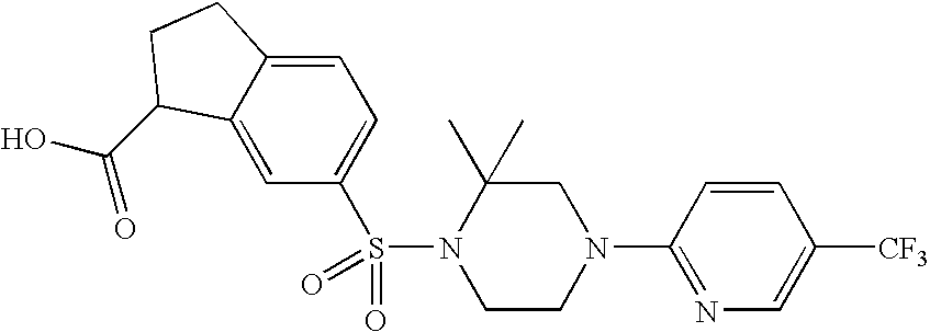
C1(S(N2CCN(C3=NC=C([CF3])C=C3)CC2(C)C)(=O)=O)=CC=C2C(=C1)C(C(O)=O)CC2
